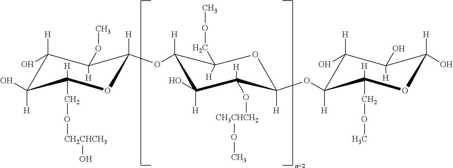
C1(O)([H])C(O)([H])C([H])(CO[CH2CHCH3]O)OC([H])(OC2([H])C(O)([H])C([H])(O[CH3CHCH2]OC)C([H])(OC3([H])C(O)([H])C([H])(O)C([H])(O)OC3([H])COC)OC2([H])COC)C1([H])OC
